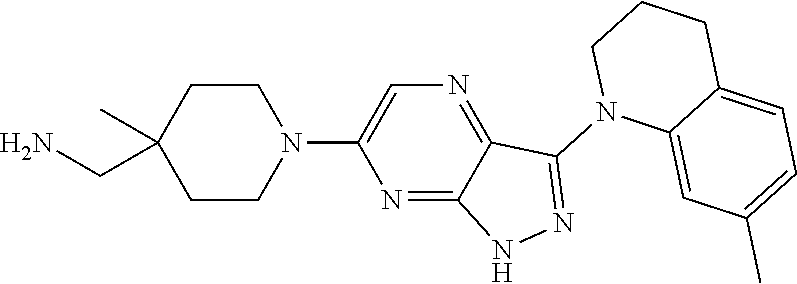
N1(C2=NNC3=NC(N4CCC(C)(CN)CC4)=CN=C23)C2=CC(C)=CC=C2CCC1
